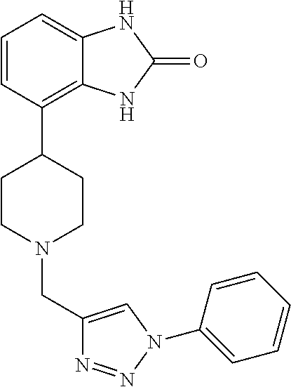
C1=CC(C2CCN(CC3=CN(C4=CC=CC=C4)N=N3)CC2)=C2C(=C1)NC(=O)N2
